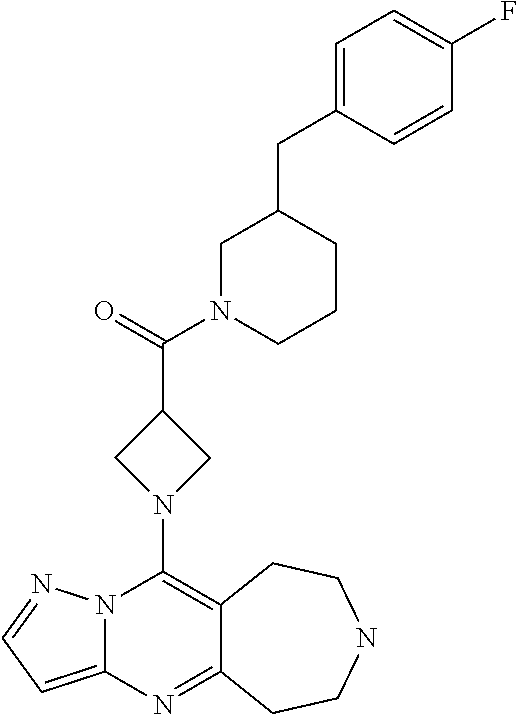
N12C(=CC=N1)N=C1C(=C2N2CC(C(N3CCCC(CC4=CC=C(F)C=C4)C3)=O)C2)CCNCC1
